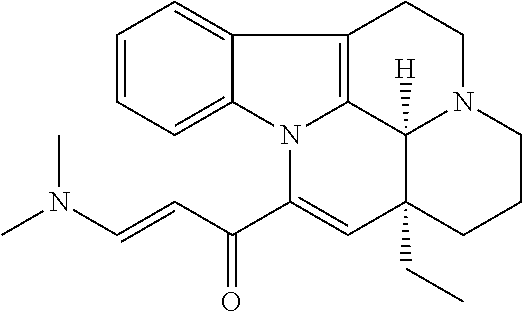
C1=CC=C2C(=C1)C1=C3N2C(C(=O)C=CN(C)C)=CC2(CC)C3([H])N(CC1)CCC2
